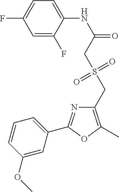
C1=C(F)C(NC(=O)CS(CC2=C(C)OC(C3=CC=CC(OC)=C3)=N2)(=O)=O)=CC=C1F
